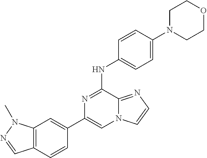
C1(C2=CC3=C(C=C2)C=NN3C)=CN2C(=NC=C2)C(NC2=CC=C(N3CCOCC3)C=C2)=N1
